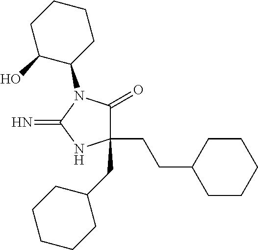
C1(CCC2CCCCC2)(CC2CCCCC2)C(=O)N(C2CCCCC2O)C(=N)N1
